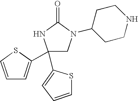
C1(C2=CC=CS2)(C2=CC=CS2)CN(C2CCNCC2)C(=O)N1
